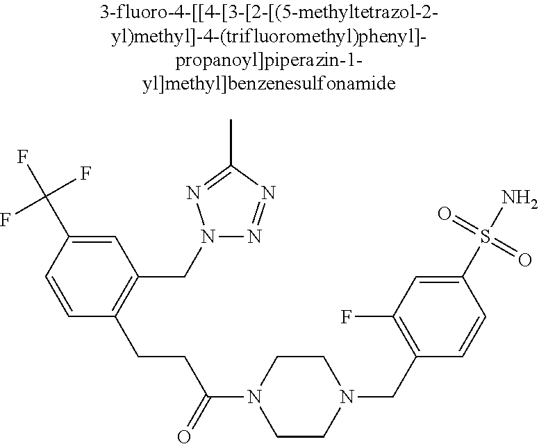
N1(CC2=C(CCC(N3CCN(CC4=C(F)C=C(S(N)(=O)=O)C=C4)CC3)=O)C=CC(C(F)(F)F)=C2)N=NC(C)=N1
